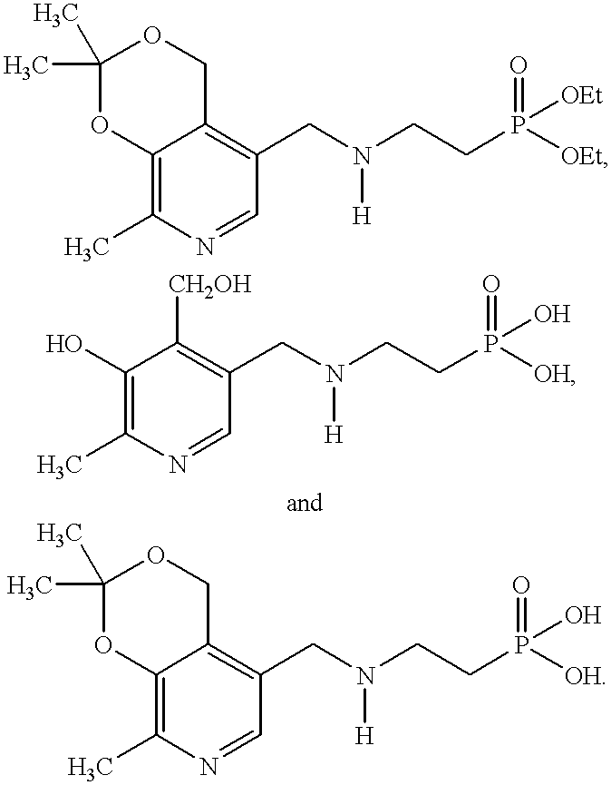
C12=C(C)N=CC(CN(CCP(=O)([OEt])[OEt])[H])=C1COC(C)(C)O2.C1(O)=C(C)N=CC(CN(CCP(=O)(O)[OH])[H])=C1[CH2OH].C12=C(C)N=CC(CN(CCP(=O)(O)[OH])[H])=C1COC(C)(C)O2
